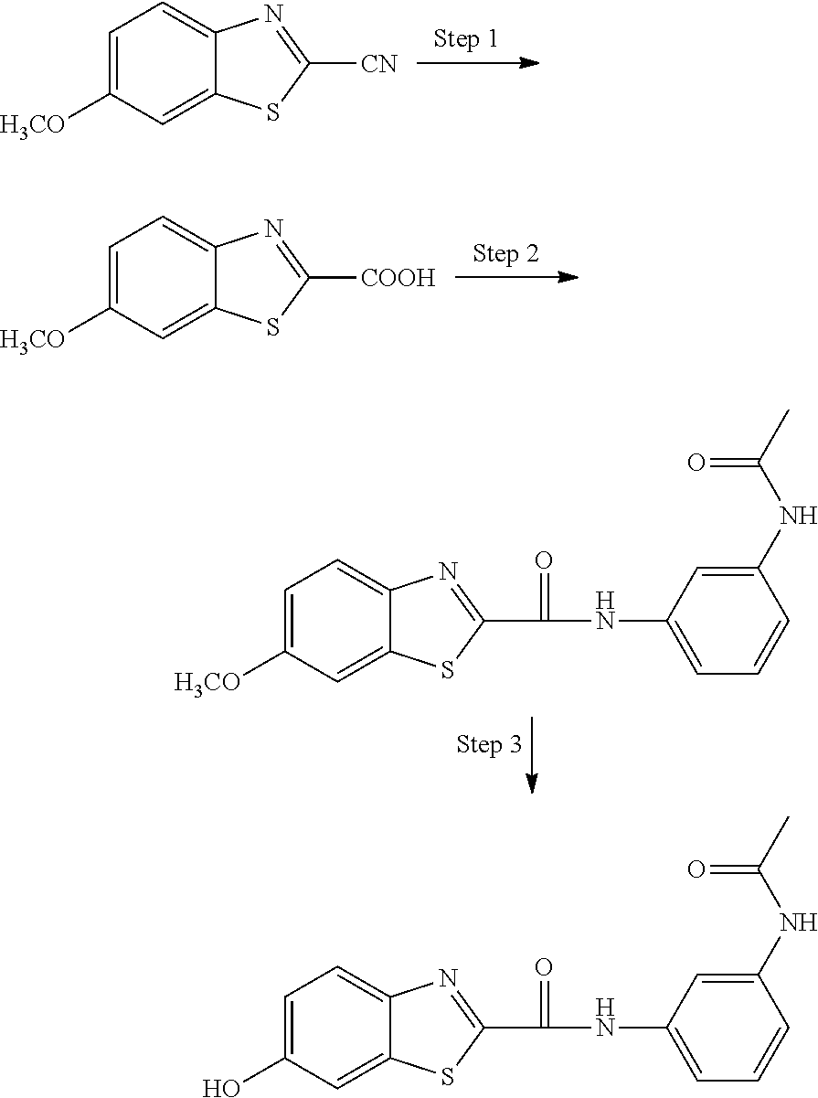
C1=C([H3CO])C=C2C(=C1)N=C([CN])S2.C1=C([H3CO])C=C2C(=C1)N=C([COOH])S2.C1=C([H3CO])C=C2C(=C1)N=C(C(NC1=CC=CC(NC(C)=O)=C1)=O)S2.C1=C(O)C=C2C(=C1)N=C(C(NC1=CC=CC(NC(C)=O)=C1)=O)S2
